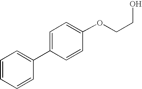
C1(OCCO)=CC=C(C2=CC=CC=C2)C=C1
